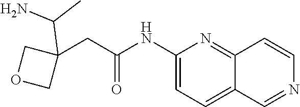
C1(NC(=O)CC2(C(C)N)COC2)=CC=C2C(=N1)C=CN=C2
